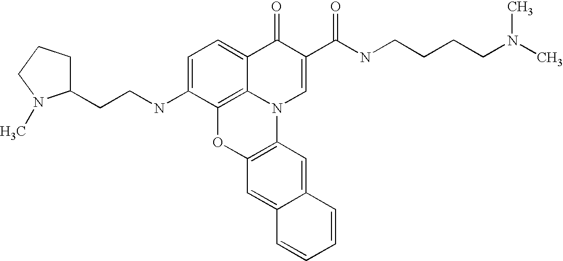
C1=C(NCCC2CCCN2C)C2=C3C(=C1)C(=O)C(C(=O)NCCCCN(C)C)=CN3C1=C(O2)C=C2C(=C1)C=CC=C2
